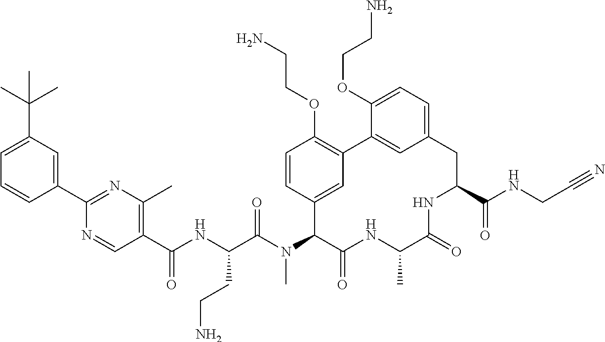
C1(C(NC(C(N(C2C(=O)NC(C)C(=O)NC(C(=O)NCC#N)CC3=CC=C(OCCN)C(=C3)C3=C(OCCN)C=CC2=C3)C)=O)CCN)=O)=C(C)N=C(C2=CC(C(C)(C)C)=CC=C2)N=C1
